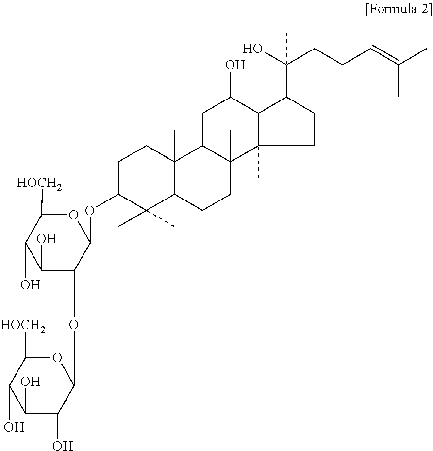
C1(O)C(O)C(OC2C(OC3C(C)(C)C4C(C)(CC3)C3C(C)(CC4)C4(C)CCC(C(CCC=C(C)C)(O)C)C4C(O)C3)OC([HOCH2])C(O)C2O)OC([HOCH2])C1O
